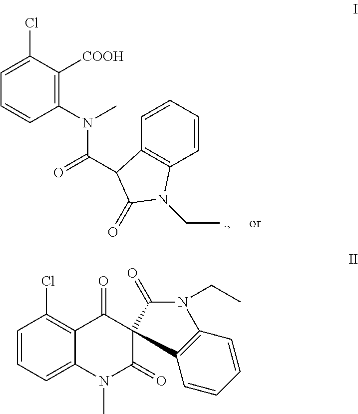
C1=CC=C2C(=C1Cl)C(=O)C1(C(=O)N2C)C(=O)N(CC)C2=C1C=CC=C2.C1(N(C(=O)C2C3=C(C=CC=C3)N(CC)C2=O)C)=C([COOH])C(Cl)=CC=C1
